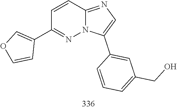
C12=NC=C(C3=CC(CO)=CC=C3)N1N=C(C1=COC=C1)C=C2
